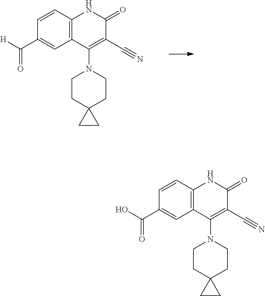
C1=CC2=C(C=C1C([H])=O)C(N1CCC3(CC1)CC3)=C(C#N)C(=O)N2.C1=CC2=C(C=C1C(O)=O)C(N1CCC3(CC1)CC3)=C(C#N)C(=O)N2
